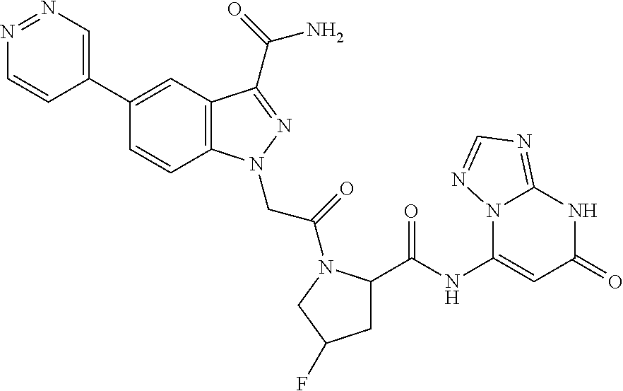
N1=NC=C(C2=CC3=C(C=C2)N(CC(=O)N2C(C(NC4=CC(=O)NC5=NC=NN45)=O)CC(F)C2)N=C3C(=O)N)C=C1
